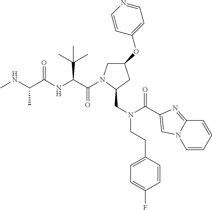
C(C(NC(C(NC)C)=O)C(C)(C)C)(=O)N1CC(OC2=CC=NC=C2)CC1CN(C(=O)C1=CN2C=CC=CC2=N1)CCC1=CC=C(F)C=C1
